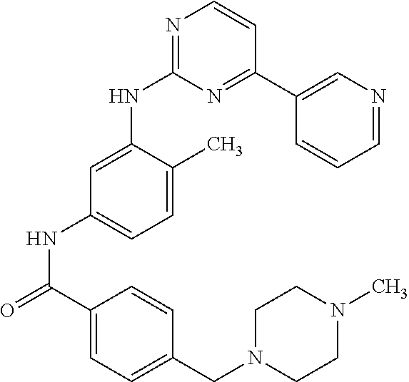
C1=C(C)C(NC2=NC=CC(C3=CN=CC=C3)=N2)=CC(NC(=O)C2=CC=C(CN3CCN(C)CC3)C=C2)=C1
